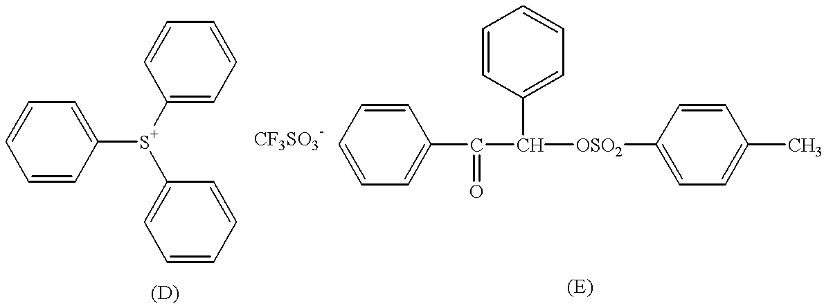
C1=CC([S+](C2=CC=CC=C2)C2=CC=CC=C2)=CC=C1.C1=CC=C(C(=O)C(C2=CC=CC=C2)[OSO2]C2=CC=C(C)C=C2)C=C1
